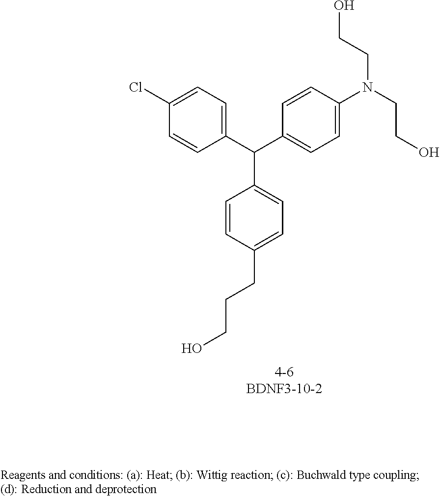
C(C1=CC=C(CCCO)C=C1)(C1=CC=C(Cl)C=C1)C1=CC=C(N(CCO)CCO)C=C1
